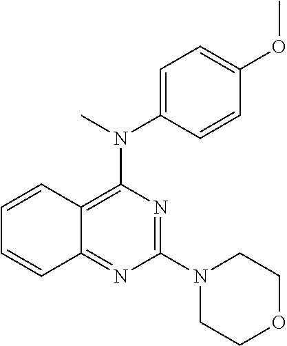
C1=C(N(C)C2=C3C(=NC(N4CCOCC4)=N2)C=CC=C3)C=CC(OC)=C1
